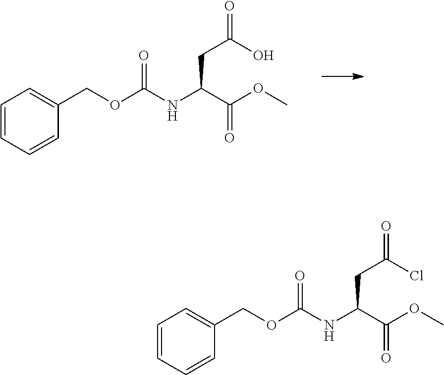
C1=CC=CC(COC(NC(C(OC)=O)CC(O)=O)=O)=C1.C1=CC=CC(COC(NC(C(OC)=O)CC(Cl)=O)=O)=C1
